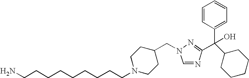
C1=NC(C(C2=CC=CC=C2)(O)C2CCCCC2)=NN1CC1CCN(CCCCCCCCCN)CC1
